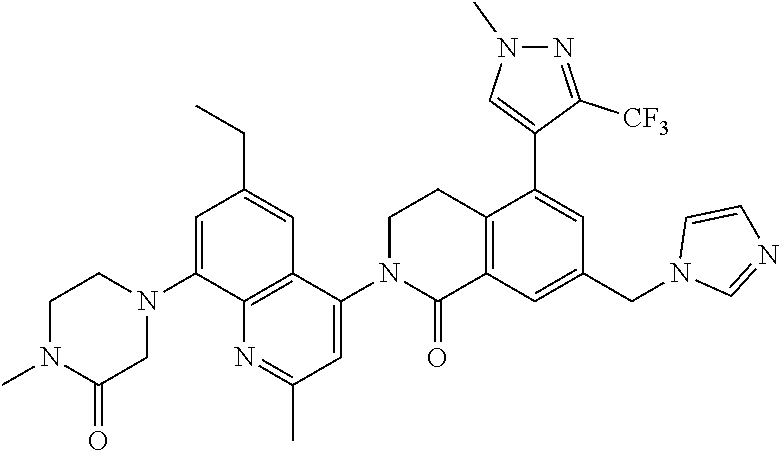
C1N(C)C(=O)CN(C2=CC(CC)=CC3=C2N=C(C)C=C3N2C(=O)C3=C(CC2)C(C2=CN(C)N=C2[CF3])=CC(CN2C=NC=C2)=C3)C1
